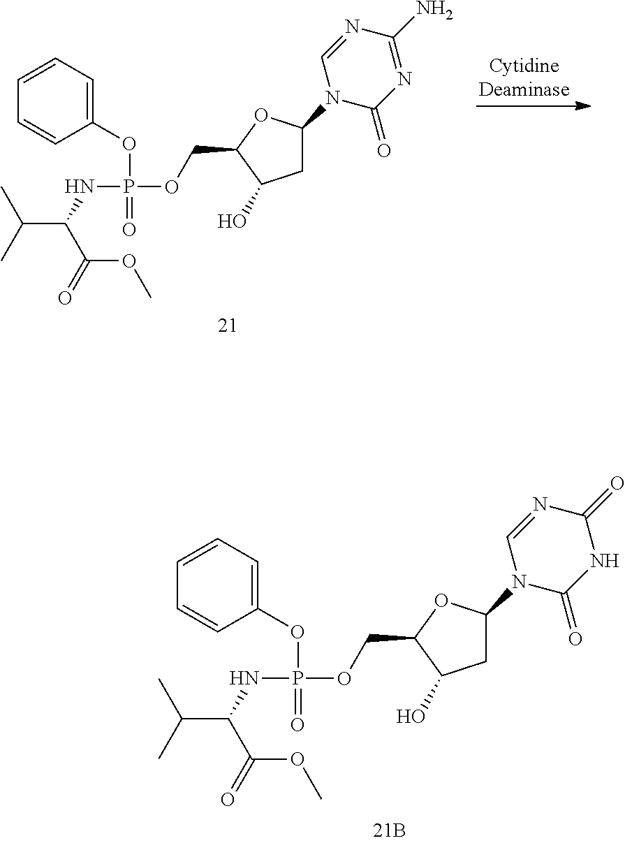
C1=CC=CC(OP(=O)(NC(C(C)C)C(=O)OC)OCC2C(O)CC(N3C(=O)N=C(N)N=C3)O2)=C1.C1=CC=CC(OP(=O)(NC(C(C)C)C(=O)OC)OCC2C(O)CC(N3C(=O)NC(=O)N=C3)O2)=C1
